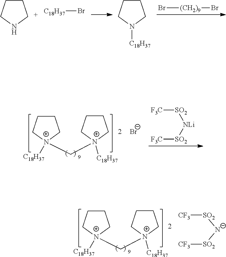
Br[(CH2)9]Br.C1CCNC1.[C18H37]Br.C1CCN([C18H37])C1.C1CC[N+](C[N+]2([C18H37])CCCC2)([C18H37])C1.[SO2]([F3C])[NLi][SO2][F3C].[Br-].C1CC[N+](C[N+]2([C18H37])CCCC2)([C18H37])C1.[SO2]([CF3])[N-][SO2][CF3]
